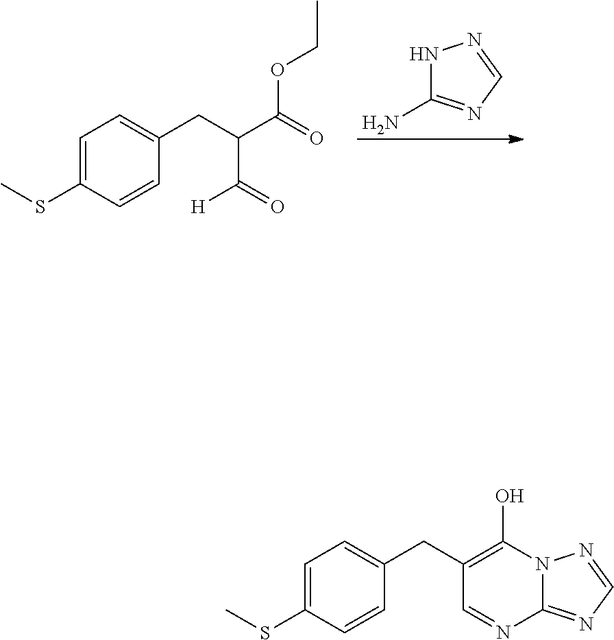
C1=C(SC)C=CC(CC(C(=O)OCC)C(=O)[H])=C1.N1C(N)=NC=N1.C1=C(SC)C=CC(CC2=C(O)N3C(=NC=N3)N=C2)=C1
